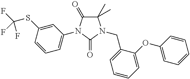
C1(C)(C)C(=O)N(C2=CC=CC(SC(F)(F)F)=C2)C(=O)N1CC1=CC=CC=C1OC1=CC=CC=C1
